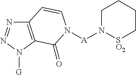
C12=C(N([G])N=N1)C(=O)N([A]N1[SO2]CCCC1)C=C2
